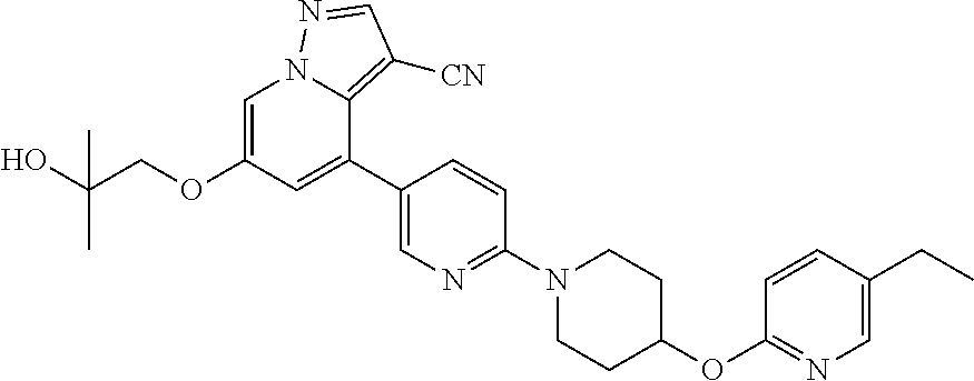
C1(OC2CCN(C3=NC=C(C4=CC(OCC(O)(C)C)=CN5C4=C([CN])C=N5)C=C3)CC2)=NC=C(CC)C=C1
